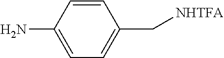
C1=CC(C[NHTFA])=CC=C1N
